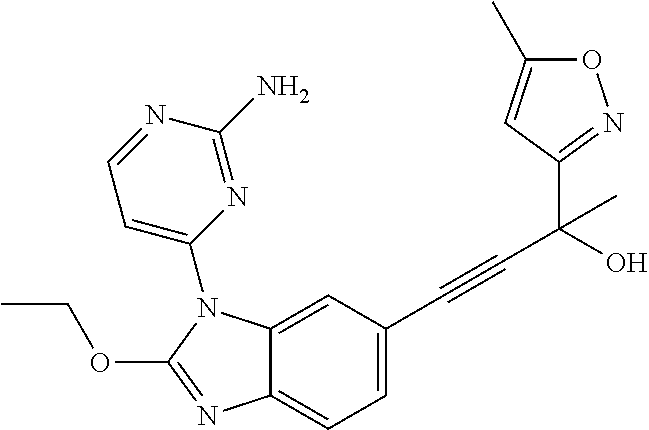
C12=CC=C(C#CC(O)(C3=NOC(C)=C3)C)C=C1N(C1=CC=NC(N)=N1)C(OCC)=N2
